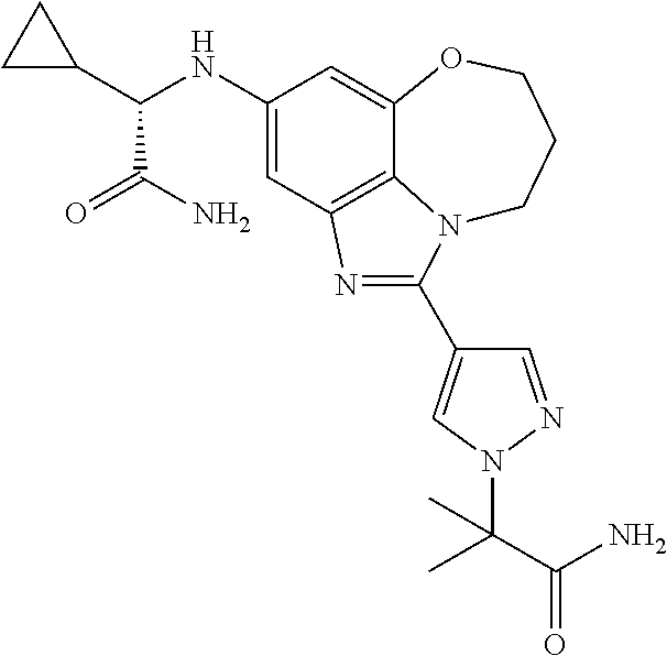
C1(NC(C2CC2)C(N)=O)=CC2=C3C(=C1)OCCCN3C(C1=CN(C(C(N)=O)(C)C)N=C1)=N2
